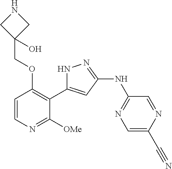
C1=CN=C([OMe])C(C2=CC(NC3=NC=C(C#N)N=C3)=NN2)=C1OCC1(O)CNC1
